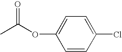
O(C1=CC=C(Cl)C=C1)C(C)=O
